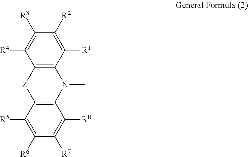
C1([R6])=C([R5])C2=C(C([R8])=C1[R7])N(C)C1=C([Z]2)C([R4])=C([R3])C([R2])=C1[R1]
